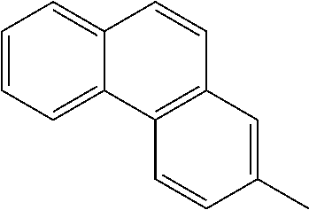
C1=CC=C2C(=C1)C=CC1=C2C=CC(C)=C1
